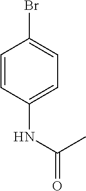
C1=CC(NC(=O)C)=CC=C1Br
